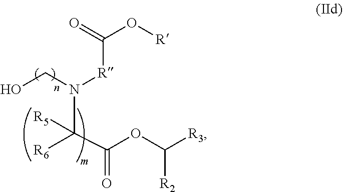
N(C(C(=O)OC([R3])[R2])([R6])[R5])(CO)[R]C(O[R])=O
